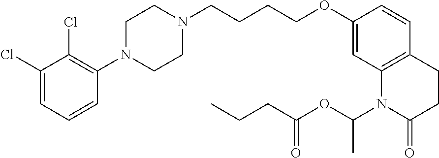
C1(Cl)=CC=CC(N2CCN(CCCCOC3=CC4=C(C=C3)CCC(=O)N4C(OC(CCC)=O)C)CC2)=C1Cl
